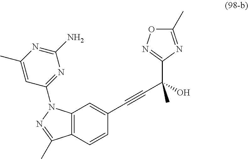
C12=C(C=CC(C#CC(C3=NOC(C)=N3)(O)C)=C1)C(C)=NN2C1=NC(N)=NC(C)=C1
